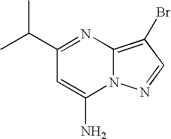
C1(C(C)C)=NC2=C(Br)C=NN2C(N)=C1
